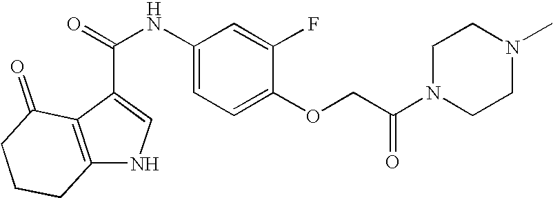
N1C2=C(C(C(=O)NC3=CC=C(OCC(N4CCN(C)CC4)=O)C(F)=C3)=C1)C(=O)CCC2
